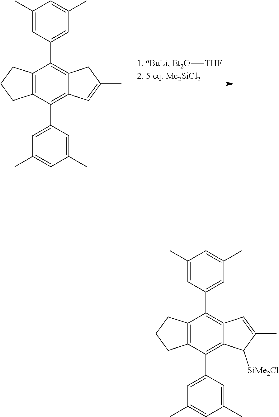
[Et2O][THF].C1(C2=C3CC(C)=CC3=C(C3=CC(C)=CC(C)=C3)C3=C2CCC3)=CC(C)=CC(C)=C1.C1(C2=C3C=C(C)C([SiMe2Cl])C3=C(C3=CC(C)=CC(C)=C3)C3=C2CCC3)=CC(C)=CC(C)=C1
